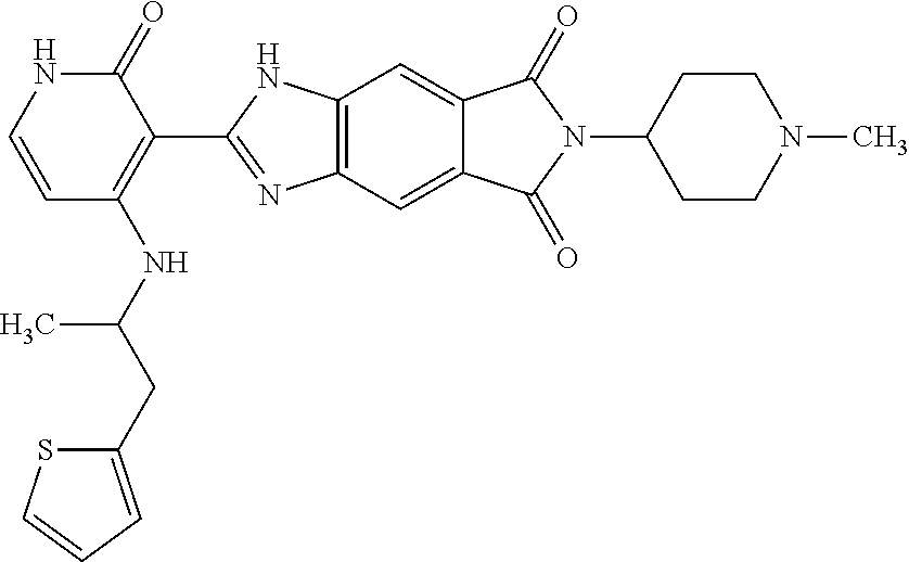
C12=C(C=C3C(=C1)C(=O)N(C1CCN(C)CC1)C3=O)N=C(C1=C(NC(CC3=CC=CS3)C)C=CNC1=O)N2
